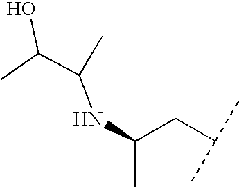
N(C(CC(C)C)C)C(C(O)C)C
